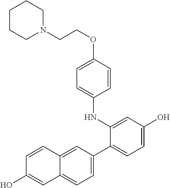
C1CCN(CCOC2=CC=C(NC3=CC(O)=CC=C3C3=CC=C4C(=C3)C=CC(O)=C4)C=C2)CC1
